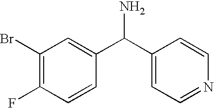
C1(Br)=C(F)C=CC(C(C2=CC=NC=C2)N)=C1
